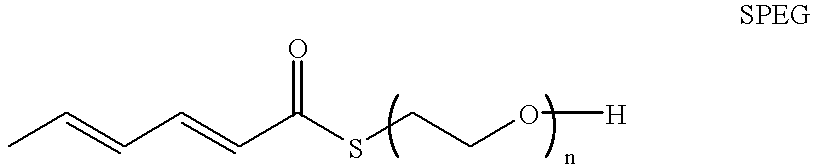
C(C=CC(SCCO[H])=O)=CC
